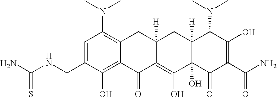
C1(CNC(N)=S)=CC(N(C)C)=C2C(=C1O)C(=O)C1=C(O)C3(O)C([H])(CC1([H])C2)C(N(C)C)C(O)=C(C(N)=O)C3=O
